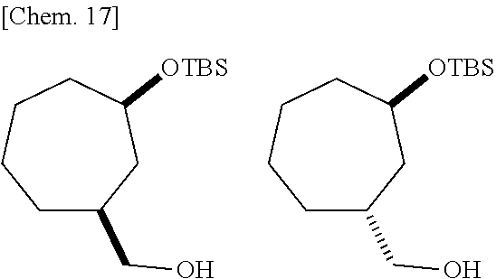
C1C(CO)CC([OTBS])CCC1.C1C(CO)CC([OTBS])CCC1
